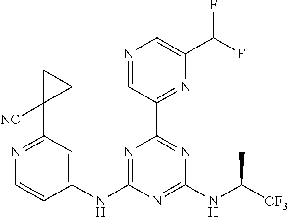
N1=C(NC2=CC(C3([NC])CC3)=NC=C2)N=C(NC([CF3])C)N=C1C1=NC(C(F)F)=CN=C1
